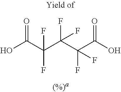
OC(C(C(C(C(O)=O)(F)F)(F)F)(F)F)=O
